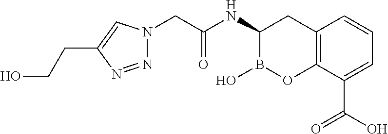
N1=NC(CCO)=CN1CC(=O)NC1B(O)OC2=C(C1)C=CC=C2C(O)=O
